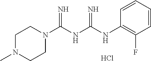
Cl.C1N(C)CCN(C(NC(NC2=C(F)C=CC=C2)=N)=N)C1
